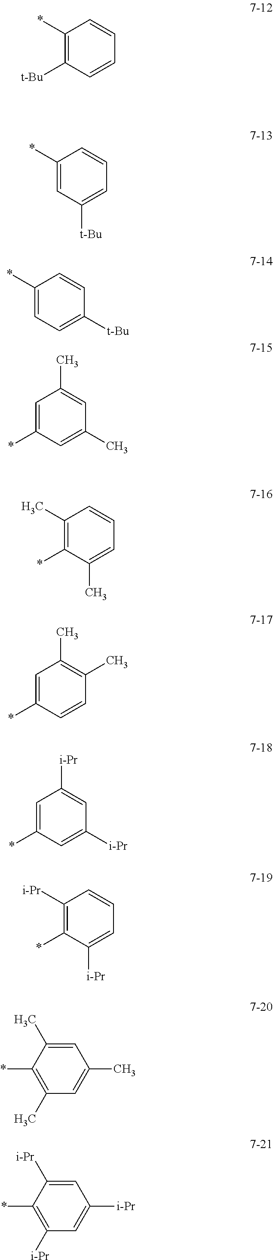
C1(*)=C([t-Bu])C=CC=C1.C1(*)=CC([t-Bu])=CC=C1.C1(*)=CC=C([t-Bu])C=C1.C1=C(*)C=C(C)C=C1C.C1(C)=C(*)C(C)=CC=C1.C1=C(*)C=CC(C)=C1C.C1=C(*)C=C([i-Pr])C=C1[i-Pr].C1([i-Pr])=C(*)C([i-Pr])=CC=C1.C1=C(C)C(*)=C(C)C=C1C.C1=C([i-Pr])C(*)=C([i-Pr])C=C1[i-Pr]
